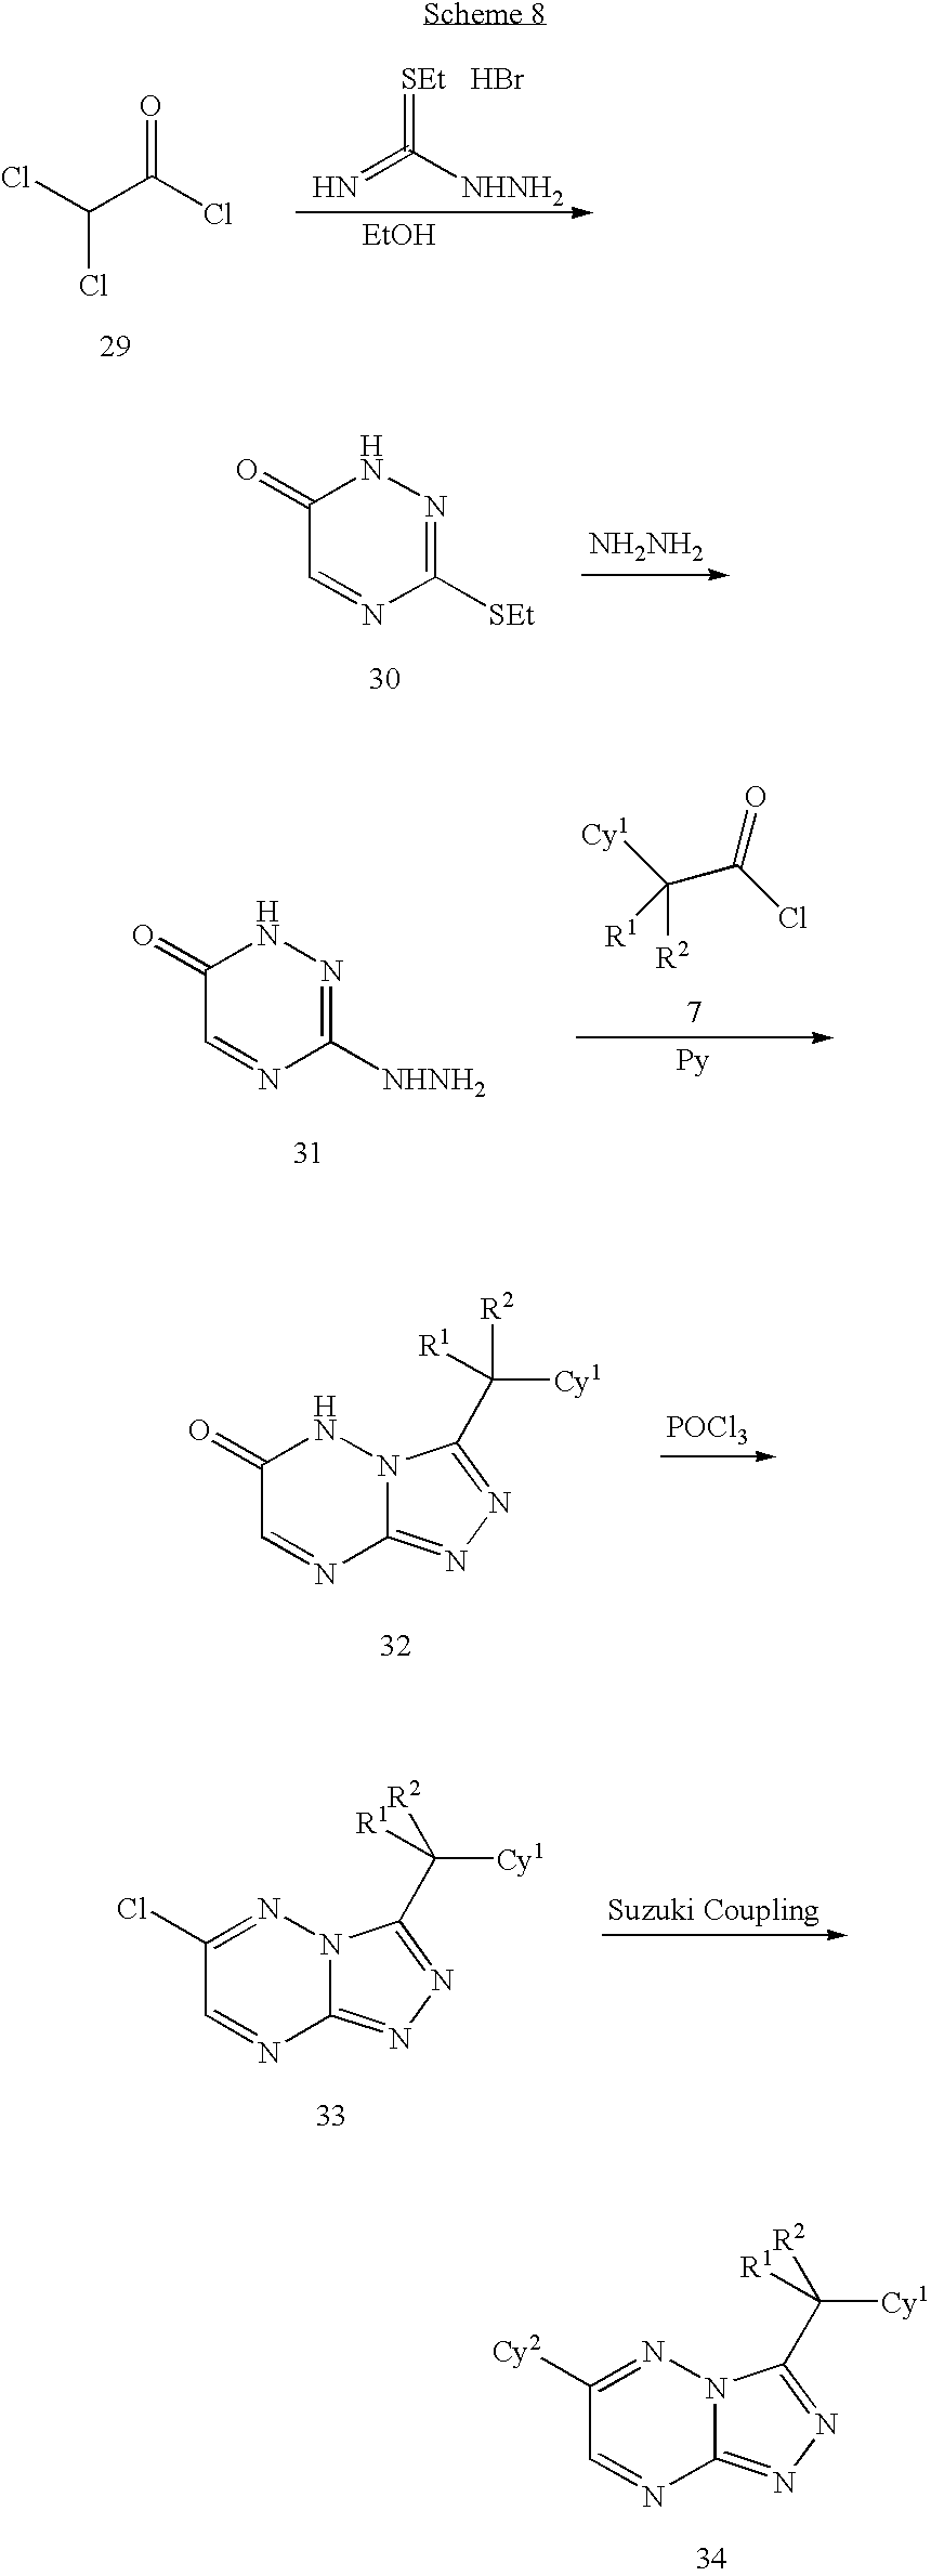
N=C([NHNH2])=[SEt].Br.C(C(Cl)=O)(Cl)Cl.[EtOH].C1([SEt])=NNC(=O)C=N1.[NH2NH2].[Cy1]C(C(Cl)=O)([R1])[R2].[Py].C1([NHNH2])=NNC(=O)C=N1.[POCl3].C12=NN=C(C([R2])([Cy1])[R1])N1NC(=O)C=N2.[Suzuki Coupling].C12=NN=C(C([R2])([Cy1])[R1])N1N=C(Cl)C=N2.C12=NN=C(C([R2])([Cy1])[R1])N1N=C([Cy2])C=N2
